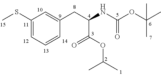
C1(SC)=CC=CC(CC(NC(OC(C)(C)C)=O)C(OC(C)C)=O)=C1
